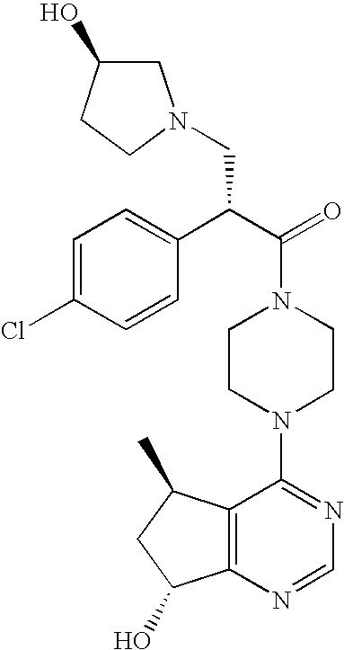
C(N1CCN(C2=NC=NC3=C2C(C)CC3O)CC1)(C(C1=CC=C(Cl)C=C1)CN1CC(O)CC1)=O
